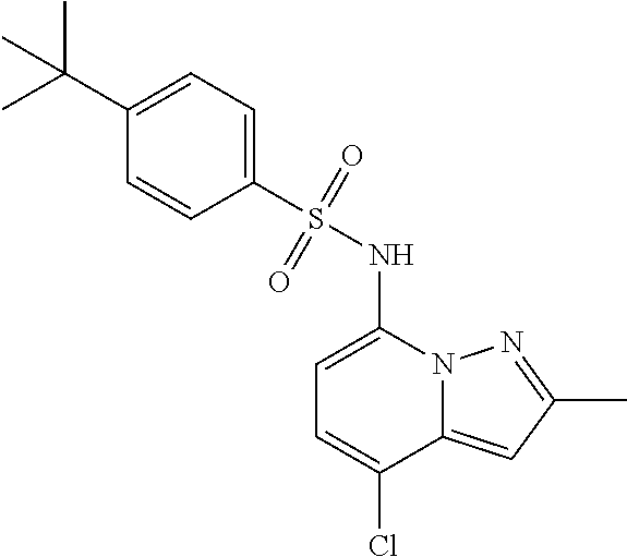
C1=C(NS(C2=CC=C(C(C)(C)C)C=C2)(=O)=O)N2C(=CC(C)=N2)C(Cl)=C1
